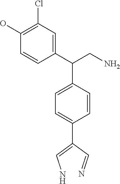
C1=C(C(C2=CC(Cl)=C(O)C=C2)CN)C=CC(C(=CN)C=N)=C1
